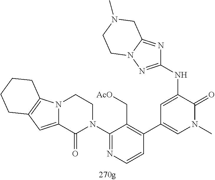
C1(NC2=CC(C3=C(C[AcO])C(N4CCN5C(=CC6=C5CCCC6)C4=O)=NC=C3)=CN(C)C2=O)=NN2C(=N1)CN(C)CC2
